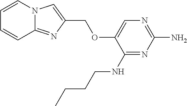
C1=C(OCC2=CN3C(=N2)C=CC=C3)C(NCCCC)=NC(N)=N1
